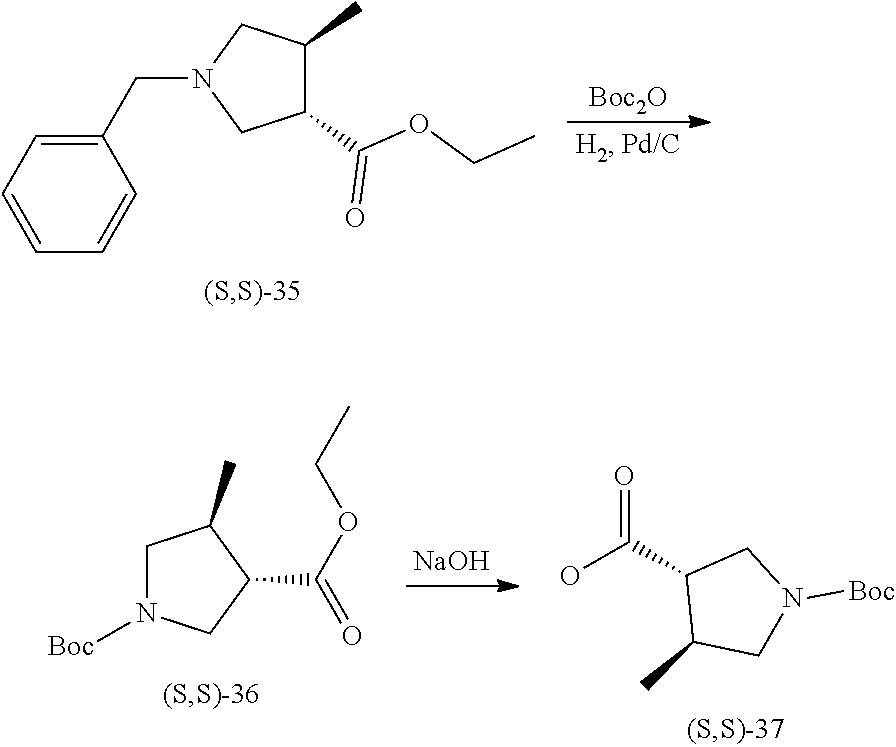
C1(CN2CC(C(=O)OCC)C(C)C2)=CC=CC=C1.[Boc2O].[Boc]N1CC(C(=O)OCC)C(C)C1.[NaOH].OC(C1C(C)CN([Boc])C1)=O
